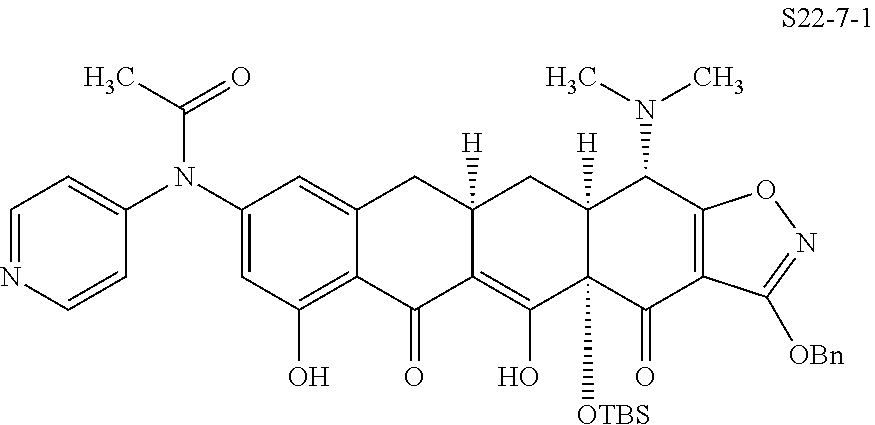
C1(N(C2=CC=NC=C2)C(C)=O)=CC(O)=C2C(=C1)CC1([H])C(=C(O)C3([OTBS])C([H])(C1)C(N(C)C)C1=C(C3=O)C([OBn])=NO1)C2=O
